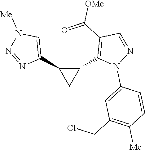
C1=C(N2N=CC(C([OMe])=O)=C2C2C(C3=CN([Me])N=N3)C2)C=CC([Me])=C1CCl
